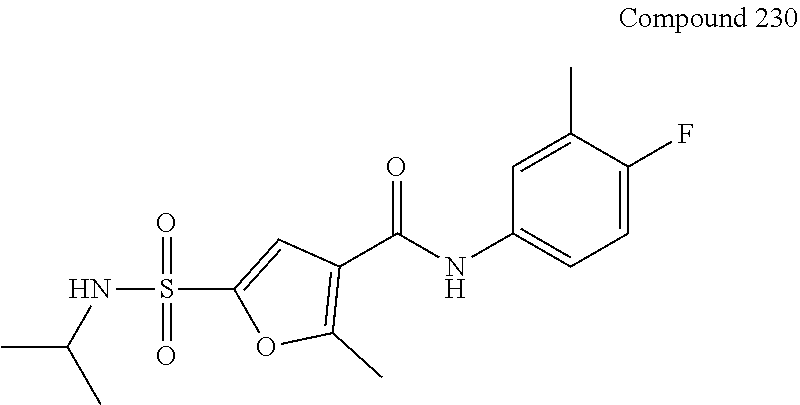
C1(C(=O)NC2=CC=C(F)C(C)=C2)=C(C)OC(S(NC(C)C)(=O)=O)=C1
